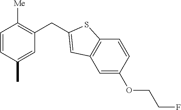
C1=CC(C)=CC(CC2=CC3=C(C=CC(OCCF)=C3)S2)=C1[Me]
